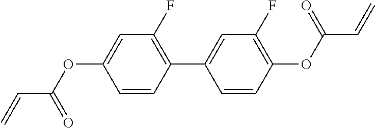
C1=CC(C2=CC(F)=C(OC(=O)C=C)C=C2)=C(F)C=C1OC(C=C)=O
